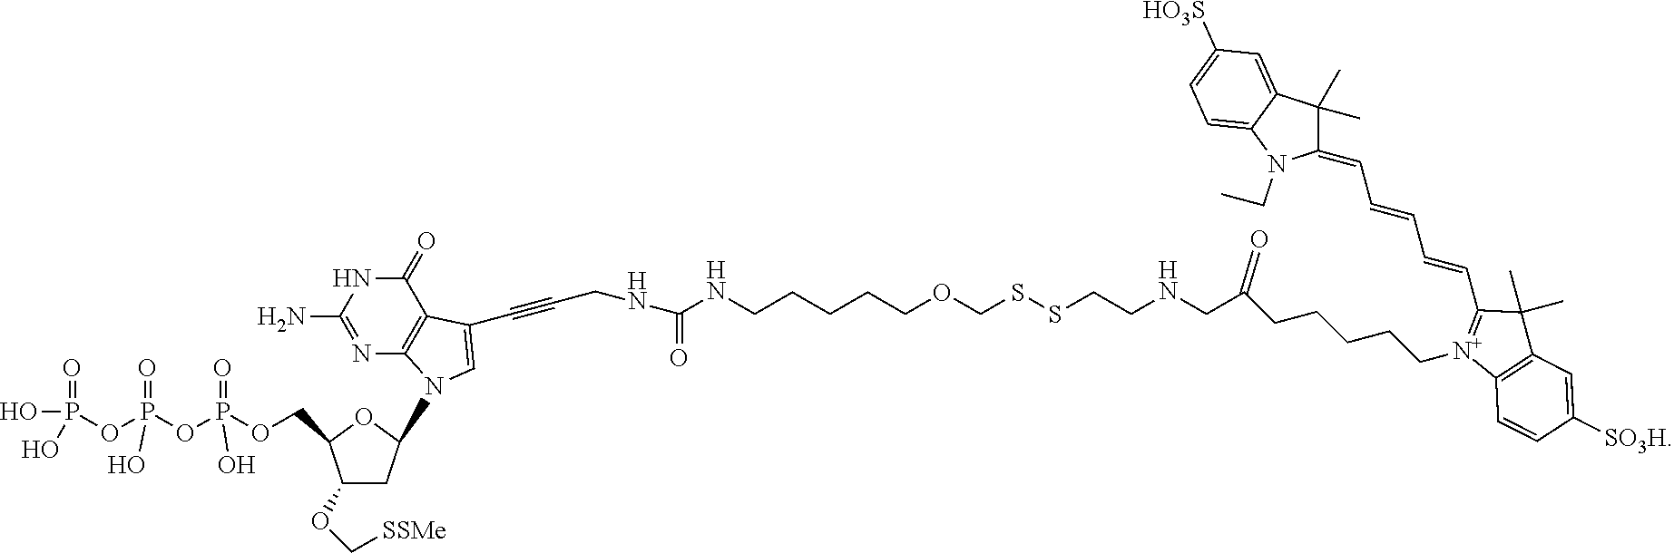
C1(N)=NC2=C(C(=O)N1)C(C#CCNC(NCCCCCOCSSCCNCC(=O)CCCCC[N+]1=C(C=CC=CC=C3C(C)(C)C4=CC([HO3S])=CC=C4N3CC)C(C)(C)C3=C1C=CC([SO3H])=C3)=O)=CN2C1CC(OC[SSMe])C(COP(OP(OP(O)(=O)O)(=O)O)(=O)O)O1
